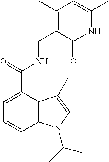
C1=CC2=C(C(C(=O)NCC3=C(C)C=C(C)NC3=O)=C1)C(C)=CN2C(C)C
